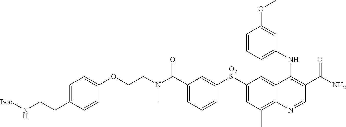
C(N(C(C1=CC=CC([O2S]C2=CC(C)=C3C(=C2)C(NC2=CC=CC(OC)=C2)=C(C(N)=O)C=N3)=C1)=O)C)COC1=CC=C(CCN[Boc])C=C1
